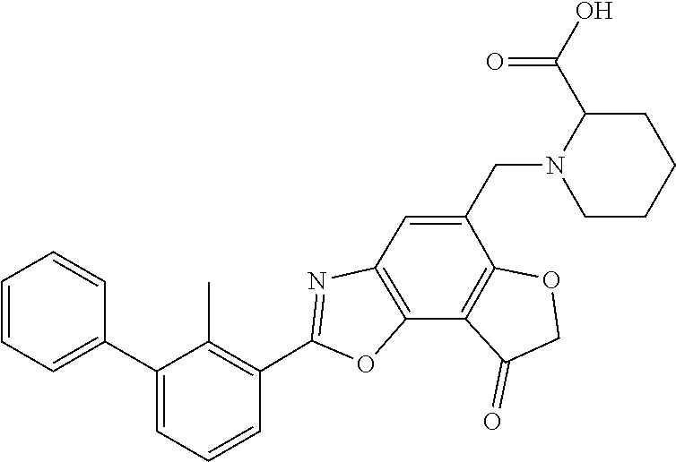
C12=C(OC(C3=C(C)C(C4=CC=CC=C4)=CC=C3)=N1)C1=C(C(CN3CCCCC3C(O)=O)=C2)OCC1=O
